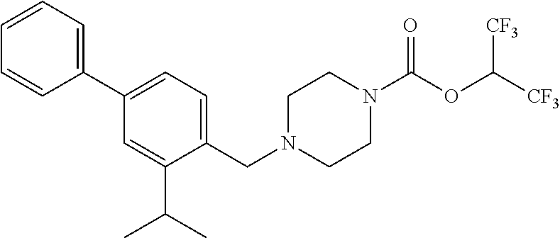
C1(C2=CC=C(CN3CCN(C(OC([CF3])[CF3])=O)CC3)C(C(C)C)=C2)=CC=CC=C1
